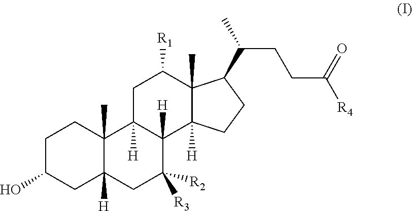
C1C(O)CC2([H])C(C)(C1)C1([H])C([H])(C([R3])([R2])C2)C2([H])C(C)(C([R1])C1)C(C(CCC(=O)[R4])C)CC2
